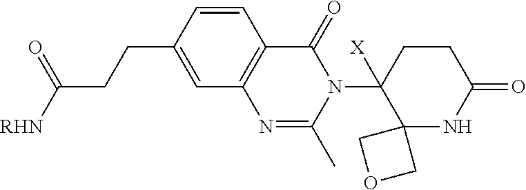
C1=CC(CCC([RHN])=O)=CC2=C1C(=O)N(C1([X])C3(NC(=O)CC1)COC3)C(C)=N2
